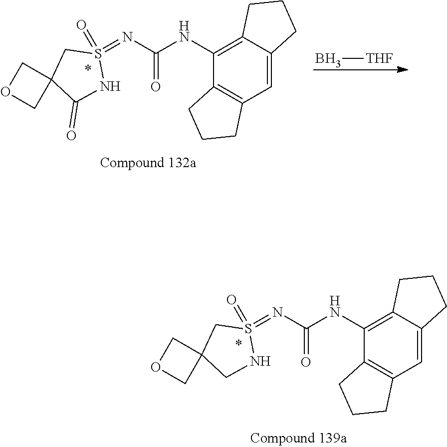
C1=C2C(=C(NC(N=S3(=O)NCC4(COC4)C3)=O)C3=C1CCC3)CCC2.C1=C2C(=C(NC(N=S3(=O)NC(=O)C4(COC4)C3)=O)C3=C1CCC3)CCC2.B[THF]
